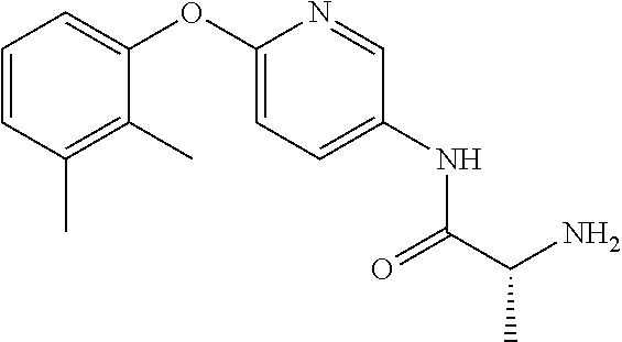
C1=CC(C)=C(C)C(OC2=CC=C(NC(C(N)C)=O)C=N2)=C1
